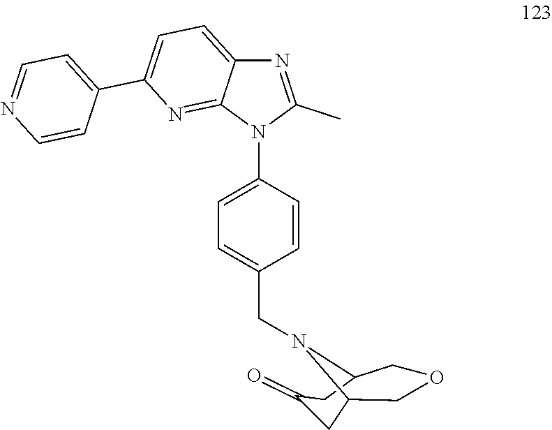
N1(CC2=CC=C(N3C(C)=NC4=CC=C(C5=CC=NC=C5)N=C34)C=C2)C2COCC1CC(=O)C2
